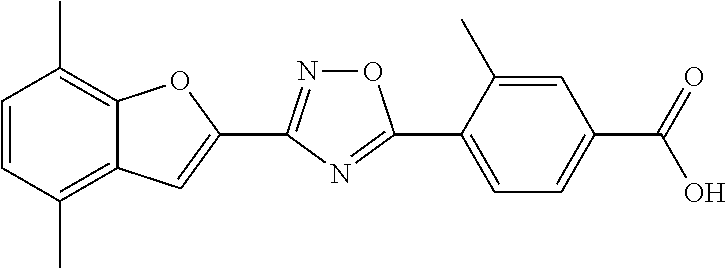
C1=CC(C)=C2C(=C1C)OC(C1=NOC(C3=CC=C(C(=O)O)C=C3C)=N1)=C2
